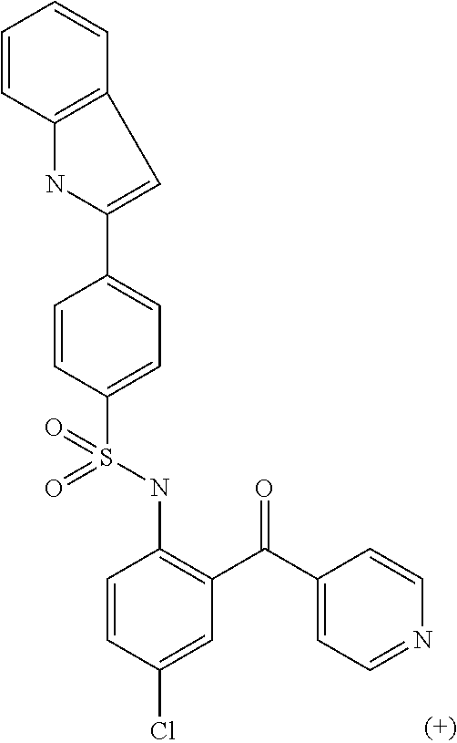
C1=CC(S(NC2=C(C(=O)C3=CC=NC=C3)C=C(Cl)C=C2)(=O)=O)=CC=C1C1=CC2=C(N1)C=CC=C2
